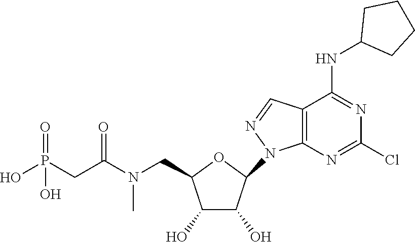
O1C(CN(C(CP(O)(=O)O)=O)C)C(O)C(O)C1N1N=CC2=C1N=C(Cl)N=C2NC1CCCC1
